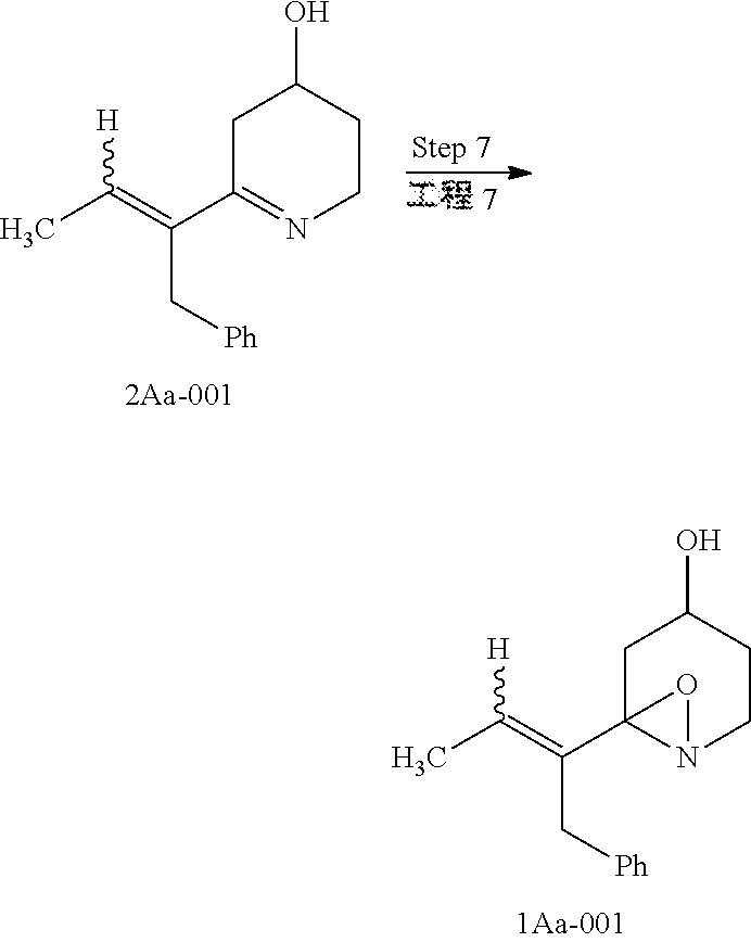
C1C2(C(=C(C)[H])C[Ph])N(CCC1O)O2.C1C(C(=C(C)[H])C[Ph])=NCCC1O
